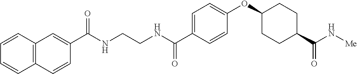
C1(C(NCCNC(C2=CC=C(OC3CCC(C(N[Me])=O)CC3)C=C2)=O)=O)=CC2=C(C=C1)C=CC=C2
